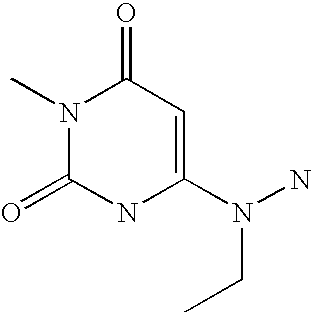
N1(C)C(=O)NC(N(N)CC)=CC1=O
